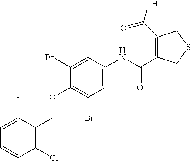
C1=C(F)C(COC2=C(Br)C=C(NC(=O)C3=C(C(=O)O)CSC3)C=C2Br)=C(Cl)C=C1
